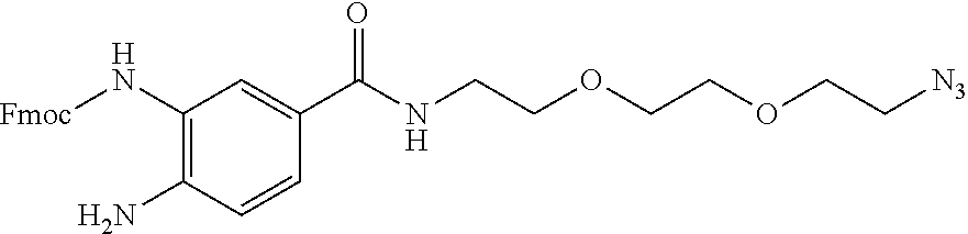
C1=C(C(=O)NCCOCCOCC[N3])C=CC(N)=C1N[Fmoc]
